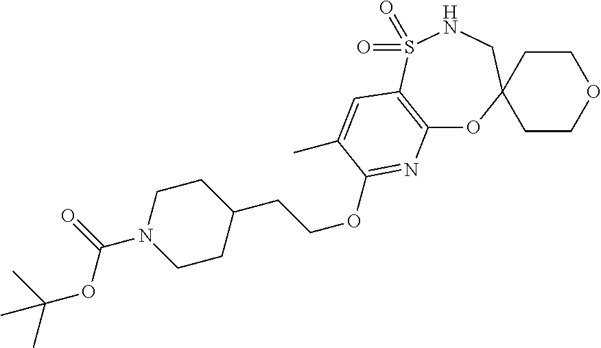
C12=C(S(=O)(=O)NCC3(O1)CCOCC3)C=C(C)C(OCCC1CCN(C(=O)OC(C)(C)C)CC1)=N2
